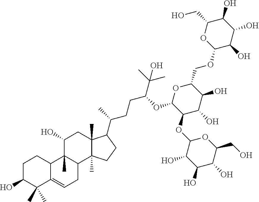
OC1C(C)(C)C2=CCC3C(C)(C2CC1)C(O)CC1(C)C3(C)CCC1C(CCC(OC1C(OC2C(O)C(O)C(O)C(CO)O2)C(O)C(O)C(COC2C(O)C(O)C(O)C(CO)O2)O1)C(C)(C)O)C
